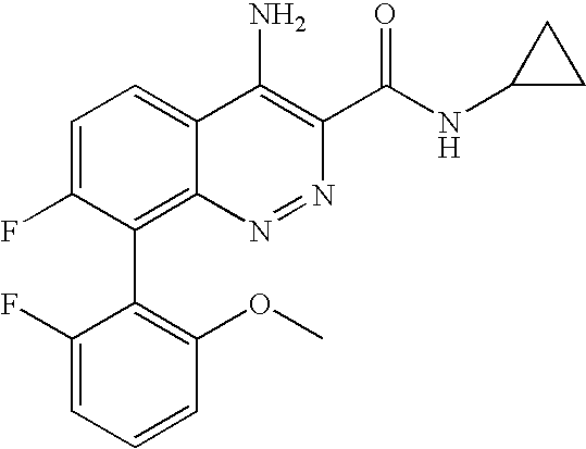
C1=C(F)C(C2=C(OC)C=CC=C2F)=C2C(=C1)C(N)=C(C(NC1CC1)=O)N=N2
